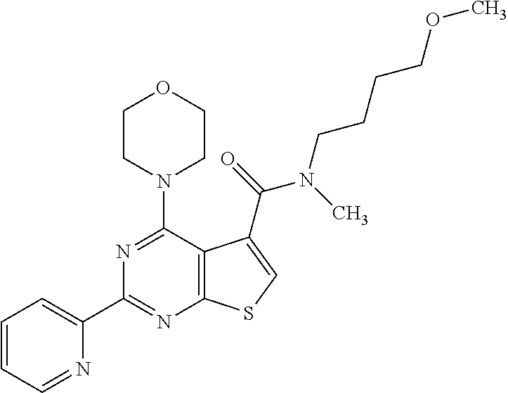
C1=CC=NC(C2=NC3=C(C(N4CCOCC4)=N2)C(C(=O)N(CCCCOC)C)=CS3)=C1
